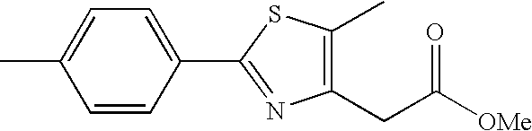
C1(CC([OMe])=O)=C(C)SC(C2=CC=C(C)C=C2)=N1
